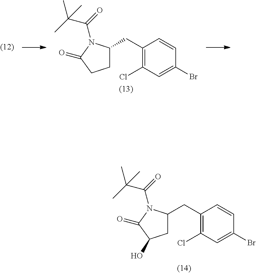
C(C1=C(Cl)C=C(Br)C=C1)C1CCC(=O)N1C(C(C)(C)C)=O.C(C1=C(Cl)C=C(Br)C=C1)C1CC(O)C(=O)N1C(C(C)(C)C)=O
